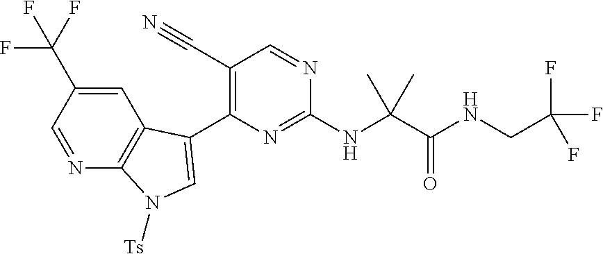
C1=C(C(F)(F)F)C=NC2=C1C(C1=C(C#N)C=NC(NC(C(NCC(F)(F)F)=O)(C)C)=N1)=CN2[Ts]
